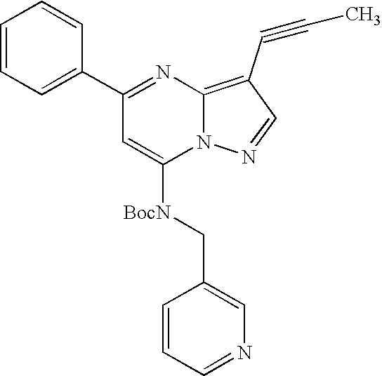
N12C(=C(C#CC)C=N1)N=C(C1=CC=CC=C1)C=C2[BocN]CC1=CN=CC=C1
